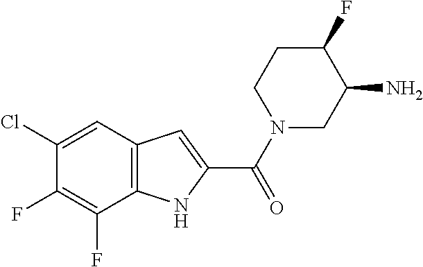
C12=C(C=C(Cl)C(F)=C1F)C=C(C(N1CC(N)C(F)CC1)=O)N2
